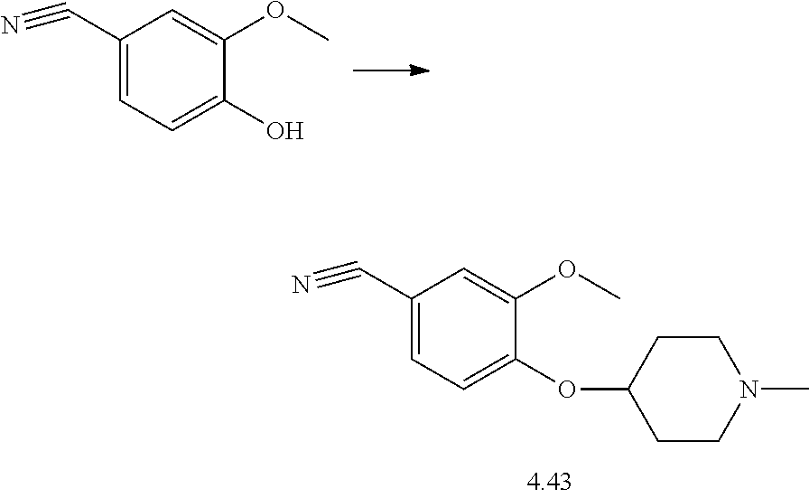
C1(C#N)=CC=C(OC2CCN(C)CC2)C(OC)=C1.C1(C#N)=CC=C(O)C(OC)=C1
